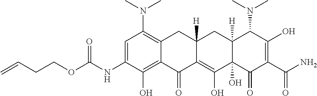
C1=C(NC(OCCC=C)=O)C(O)=C2C(=C1N(C)C)CC1([H])C(=C(O)C3(O)C([H])(C1)C(N(C)C)C(O)=C(C(N)=O)C3=O)C2=O
